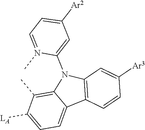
C12=C(C)C([LA])=CC=C1C1=C(N2C2=CC([Ar2])=CC=N2C)C=C([Ar3])C=C1
